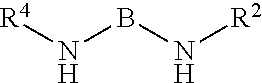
[R4]NBN[R2]
